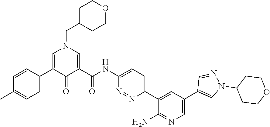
C1C(CN2C=C(C3=CC=C(C)C=C3)C(=O)C(C(NC3=CC=C(C4=CC(C5=CN(C6CCOCC6)N=C5)=CN=C4N)N=N3)=O)=C2)CCOC1
